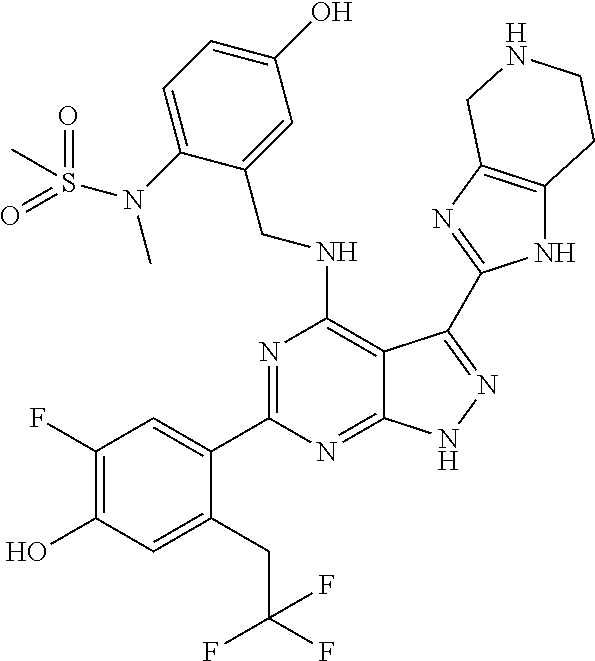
C1(NCC2=CC(O)=CC=C2N(S(=O)(=O)C)C)=C2C(=NC(C3=CC(F)=C(O)C=C3CC(F)(F)F)=N1)NN=C2C1=NC2=C(N1)CCNC2
